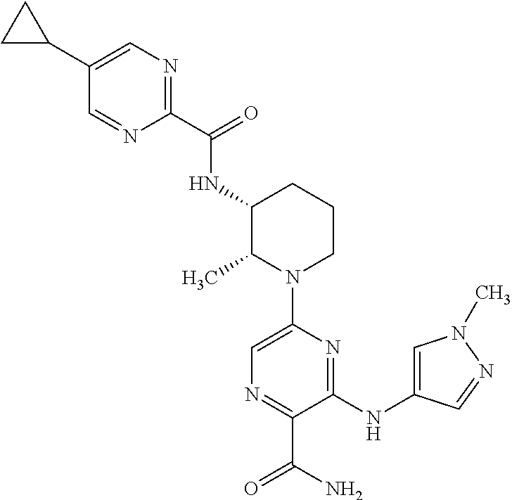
N(C1C(C)N(C2=CN=C(C(=O)N)C(NC3=CN(C)N=C3)=N2)CCC1)C(=O)C1=NC=C(C2CC2)C=N1
